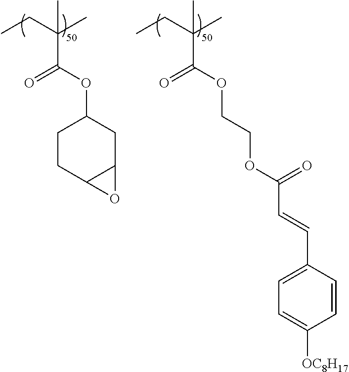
C1=C(C=CC(OCCOC(=O)C(C)(CC)C)=O)C=CC([OC8H17])=C1.C1C(OC(=O)C(C)(CC)C)CCC2C1O2
